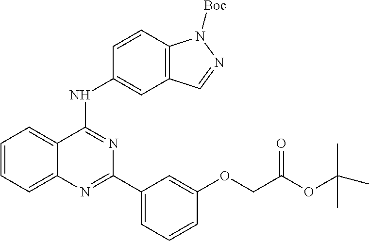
C1=CC=C2C(=C1)C(NC1=CC3=C(C=C1)N([Boc])N=C3)=NC(C1=CC=CC(OCC(OC(C)(C)C)=O)=C1)=N2
